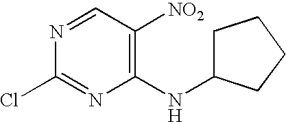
C1(Cl)=NC(NC2CCCC2)=C([NO2])C=N1
